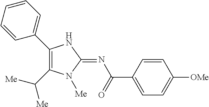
C1(C2=CC=CC=C2)=C(C([Me])[Me])N([Me])C(=NC(=O)C2=CC=C([OMe])C=C2)N1
